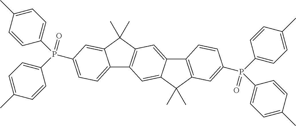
P(C1=CC=C(C)C=C1)(C1=CC=C2C3=C(C(C)(C)C2=C1)C=C1C(=C3)C(C)(C)C2=C1C=CC(P(C1=CC=C(C)C=C1)(=O)C1=CC=C(C)C=C1)=C2)(C1=CC=C(C)C=C1)=O
